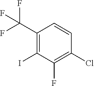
C1(C(F)(F)F)=C(I)C(F)=C(Cl)C=C1
